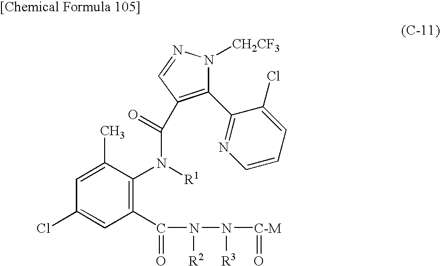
C1(C2=NC=CC=C2Cl)=C(C(N(C2=C(C(=O)N(N([C-M]=O)[R3])[R2])C=C(Cl)C=C2C)[R1])=O)C=NN1[CH2CF3]
